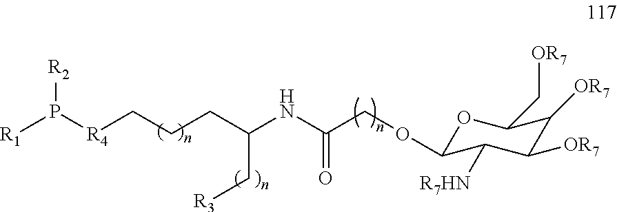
C(COC1OC(C[OR7])C([OR7])C([OR7])C1[R7HN])(NC(CCC[R4]P([R1])[R2])C[R3])=O
